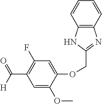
C1=C(OC)C(OCC2=NC3=C(C=CC=C3)N2)=CC(F)=C1C([H])=O
